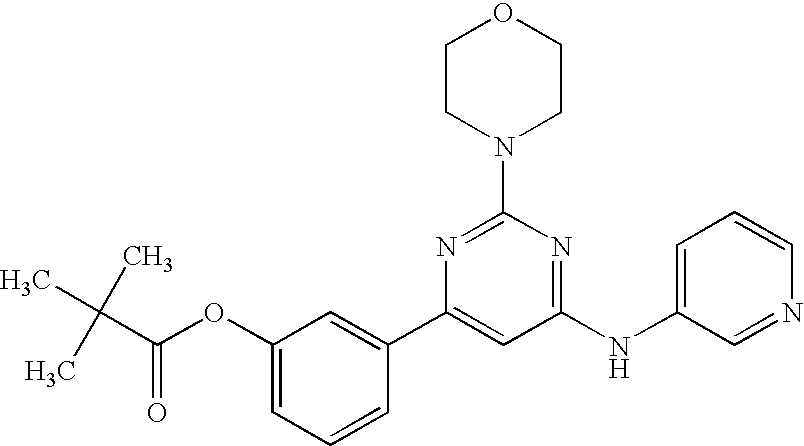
C1(NC2=CC=CN=C2)=NC(N2CCOCC2)=NC(C2=CC(OC(C(C)(C)C)=O)=CC=C2)=C1
